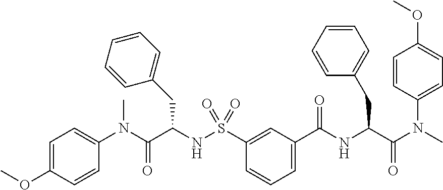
C1=C(OC)C=CC(N(C(C(NS(C2=CC(C(NC(C(N(C)C3=CC=C(OC)C=C3)=O)CC3=CC=CC=C3)=O)=CC=C2)(=O)=O)CC2=CC=CC=C2)=O)C)=C1
